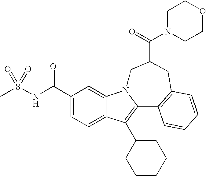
C1(C(NS(=O)(=O)C)=O)=CC=C2C(=C1)N1C(=C2C2CCCCC2)C2=C(CC(C(=O)N3CCOCC3)C1)C=CC=C2
